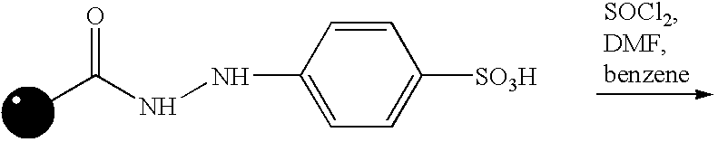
O=C(NNC1=CC=C([SO3H])C=C1)C
